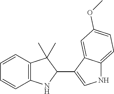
C12=C(C=CC=C1)C(C)(C)C(C1=CNC3=CC=C(OC)C=C13)N2
